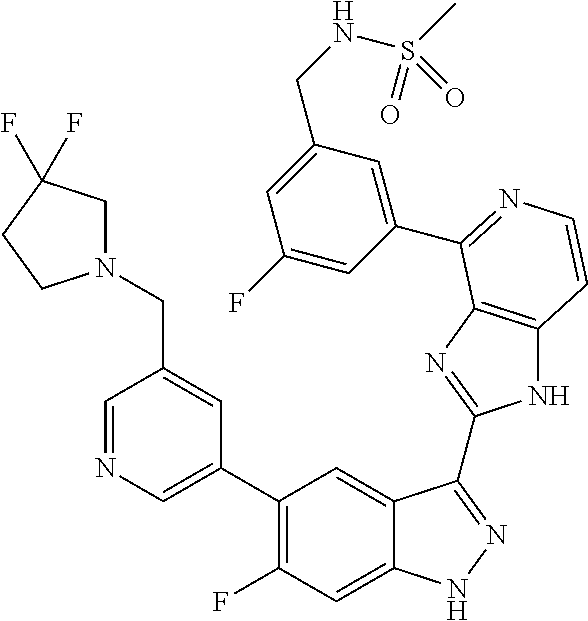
C1=C(C2=C(F)C=C3C(=C2)C(C2=NC4=C(N2)C=CN=C4C2=CC(CNS(C)(=O)=O)=CC(F)=C2)=NN3)C=C(CN2CC(F)(F)CC2)C=N1
